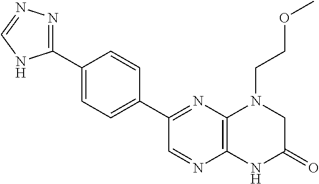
C1(C2=NN=CN2)=CC=C(C2=NC3=C(N=C2)NC(=O)CN3CCOC)C=C1
